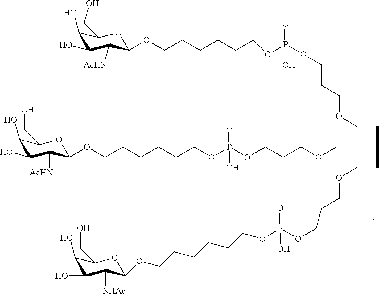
C1(O)C(O)C([AcHN])C(OCCCCCCOP(OCCCOCC(C(C)C)(COCCCOP(=O)(O)OCCCCCCOC2C([NHAc])C(O)C(O)C(CO)O2)COCCCOP(OCCCCCCOC2C([AcHN])C(O)C(O)C(CO)O2)(=O)O)(=O)O)OC1CO
